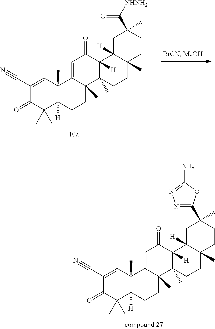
C1(=O)C(C)(C)C2([H])C(C)(C=C1C#N)C1=CC(=O)C3([H])C(C)(C1(C)CC2)CCC1(C)C3([H])CC(C(=O)[NHNH2])(C)CC1.C1(=O)C(C)(C)C2([H])C(C)(C=C1C#N)C1=CC(=O)C3([H])C(C)(C1(C)CC2)CCC1(C)C3([H])CC(C2=NN=C(N)O2)(C)CC1
